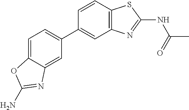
C1=CC2=C(C=C1C1=CC=C3C(=C1)N=C(N)O3)N=C(NC(=O)C)S2
